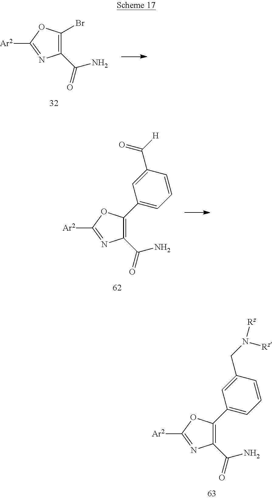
C1(C(=O)N)=C(Br)OC([Ar2])=N1.C1(C(=O)N)=C(C2=CC=CC(CN([Rz])[Rz])=C2)OC([Ar2])=N1.C1(C(=O)N)=C(C2=CC=CC(C([H])=O)=C2)OC([Ar2])=N1
